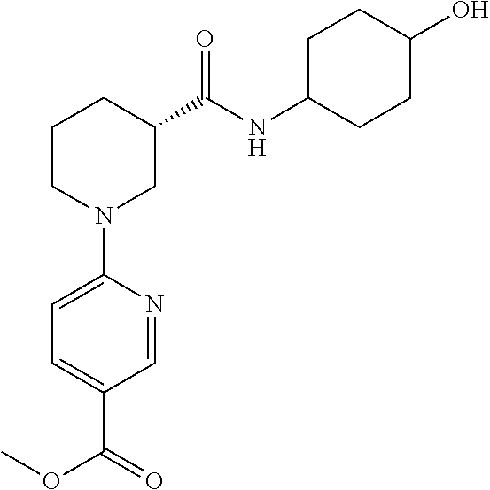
C1CN(C2=CC=C(C(=O)OC)C=N2)CC(C(NC2CCC(O)CC2)=O)C1
